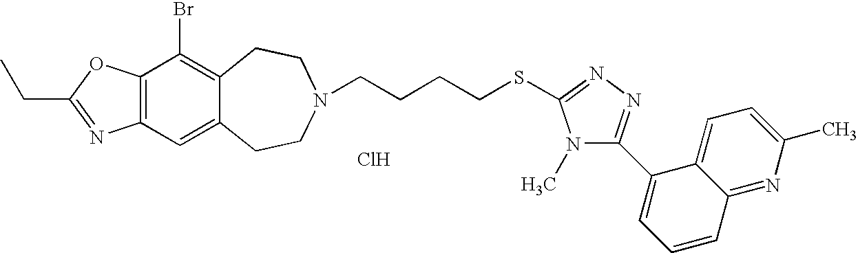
Cl.C(C1=NC2=C(O1)C(Br)=C1C(=C2)CCN(CCCCSC2=NN=C(C3=CC=CC4=NC(C)=CC=C43)N2C)CC1)C
